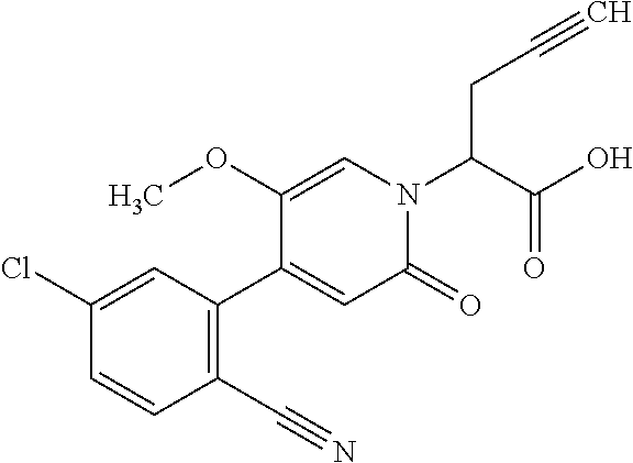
C1(=O)N(C(C(O)=O)CC#C)C=C(OC)C(C2=C(C#N)C=CC(Cl)=C2)=C1
